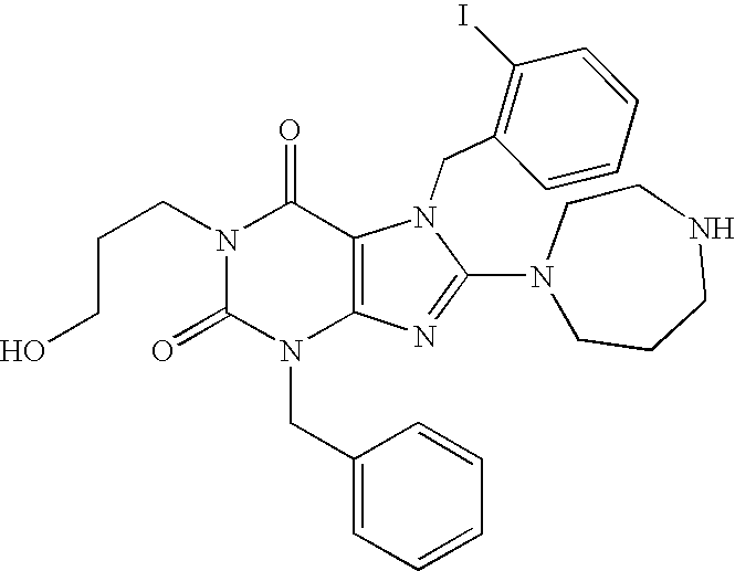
N1(CCCO)C(=O)N(CC2=CC=CC=C2)C2=C(C1=O)N(CC1=C(I)C=CC=C1)C(N1CCCNCC1)=N2
